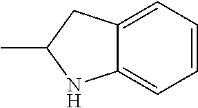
C12=CC=CC=C1NC(C)C2
